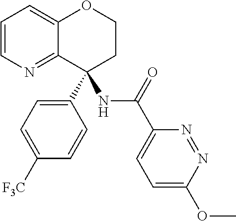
C1=CN=C2C(=C1)OCCC2(C1=CC=C([F3C])C=C1)NC(C1=CC=C(OC)N=N1)=O
